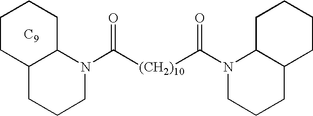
C1CC2C(CC1)N(C([(CH2)10]C(N1CCCC3C1CCCC3)=O)=O)CCC2.[C9]
